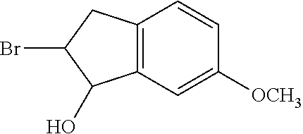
C12=C(C=C([OCH3])C=C1)C(O)C(Br)C2
